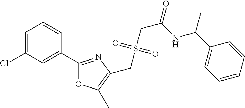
C1=C(Cl)C=C(C2=NC(CS(CC(=O)NC(C3=CC=CC=C3)C)(=O)=O)=C(C)O2)C=C1
